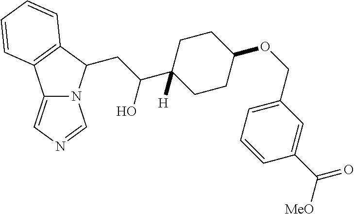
C12=CN=CN1C(CC(C1([H])CCC(OCC3=CC=CC(C([MeO])=O)=C3)CC1)O)C1=C2C=CC=C1
